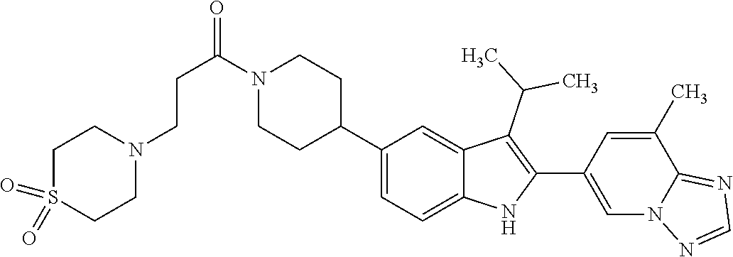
N1(C(CCN2CCS(=O)(=O)CC2)=O)CCC(C2=CC=C3C(=C2)C(C(C)C)=C(C2=CN4C(=NC=N4)C(C)=C2)N3)CC1
